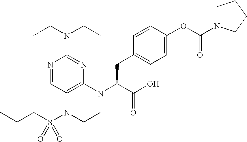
N1=CC(N(CC)S(CC(C)C)(=O)=O)=C(NC(C(O)=O)CC2=CC=C(OC(=O)N3CCCC3)C=C2)N=C1N(CC)CC
